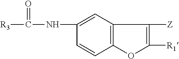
C12=C(C=C(NC([R3])=O)C=C1)C([Z])=C([R1])O2
